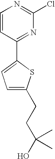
C1=CC(C2=CC=C(CCC(O)(C)C)S2)=NC(Cl)=N1
